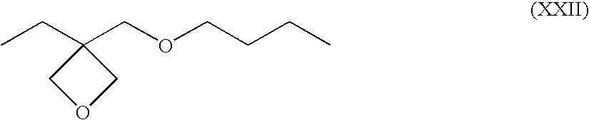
CCC1(COCCCC)COC1
